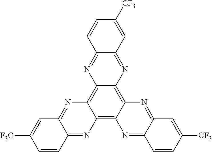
C12=C3C(=C4C(=C1N=C1C(=N2)C=C([CF3])C=C1)N=C1C(=N4)C=C([F3C])C=C1)N=C1C(=N3)C=C([CF3])C=C1
